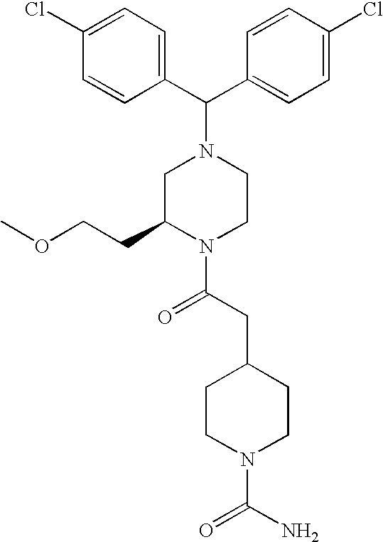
C(C1=CC=C(Cl)C=C1)(N1CC(CCOC)N(C(CC2CCN(C(N)=O)CC2)=O)CC1)C1=CC=C(Cl)C=C1
